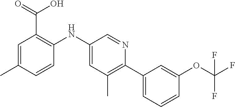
C1=C(C)C=CC(NC2=CC(C)=C(C3=CC=CC(OC(F)(F)F)=C3)N=C2)=C1C(=O)O
